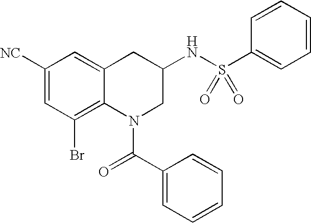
C1([NC])=CC(Br)=C2C(=C1)CC(NS(=O)(=O)C1=CC=CC=C1)CN2C(=O)C1=CC=CC=C1
